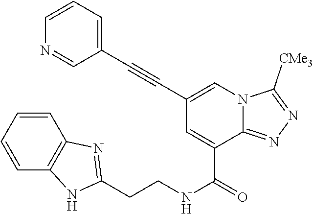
C(CNC(=O)C1=CC(C#CC2=CC=CN=C2)=CN2C1=NN=C2[CMe3])C1=NC2=C(C=CC=C2)N1
